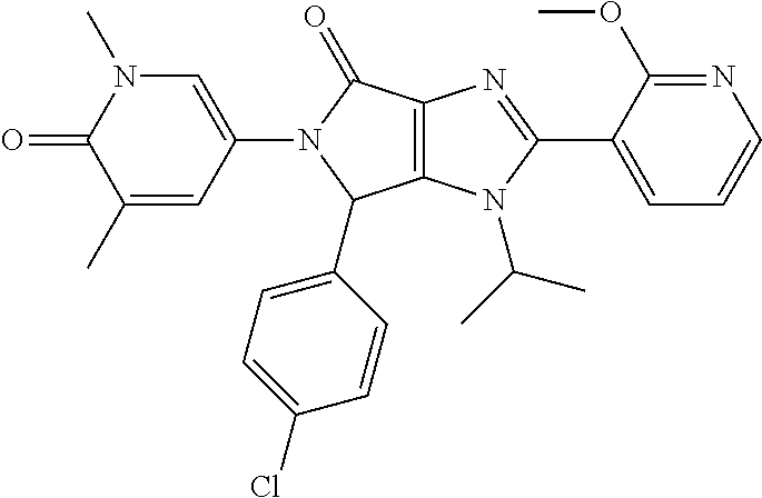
C12=C(N(C(C)C)C(C3=CC=CN=C3OC)=N1)C(C1=CC=C(Cl)C=C1)N(C1=CN(C)C(=O)C(C)=C1)C2=O
